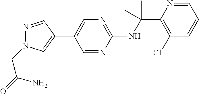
N(C(C1=C(Cl)C=CC=N1)(C)C)C1=NC=C(C2=CN(CC(N)=O)N=C2)C=N1
